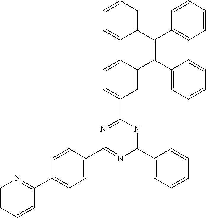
C1=CC=CC=C1C(C1=CC=CC=C1)=C(C1=CC=CC=C1)C1=CC(C2=NC(C3=CC=C(C4=NC=CC=C4)C=C3)=NC(C3=CC=CC=C3)=N2)=CC=C1
